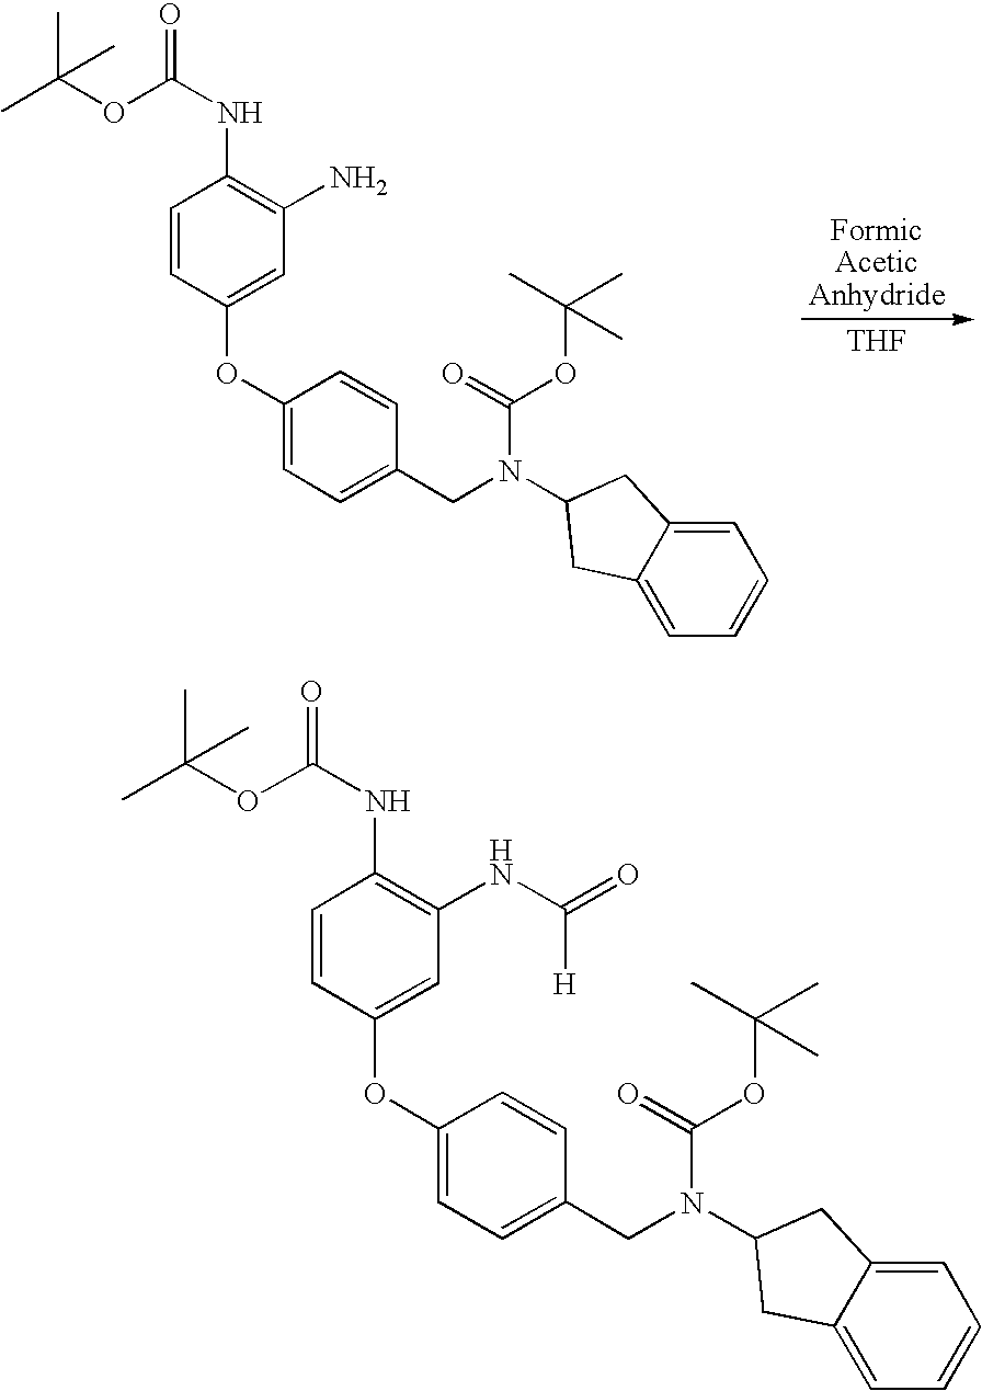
[THF].C1=CC(OC2=CC=C(CN(C(=O)OC(C)(C)C)C3CC4=CC=CC=C4C3)C=C2)=CC(N)=C1NC(OC(C)(C)C)=O.C1=CC(OC2=CC=C(CN(C(=O)OC(C)(C)C)C3CC4=CC=CC=C4C3)C=C2)=CC(NC(=O)[H])=C1NC(OC(C)(C)C)=O
